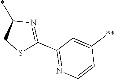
C1(*)CSC(C2=NC=CC([**])=C2)=N1
